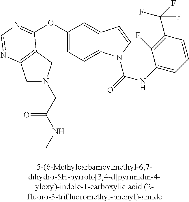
C1N(CC(NC)=O)CC2=C1N=CN=C2OC1=CC=C2C(=C1)C=CN2C(=O)NC1=CC=CC(C(F)(F)F)=C1F
